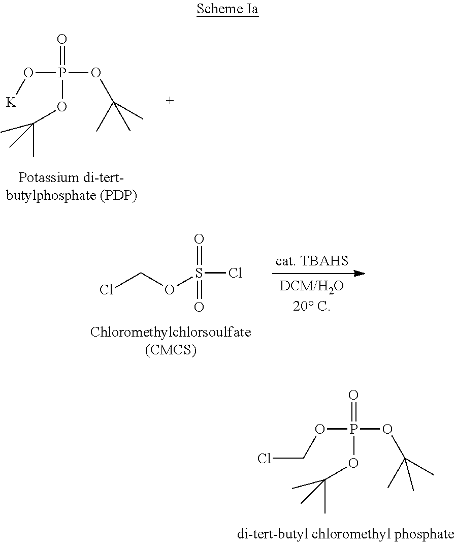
O=P(OC(C)(C)C)(O[K])OC(C)(C)C.O=S(Cl)(=O)OCCl.O=P(OC(C)(C)C)(OCCl)OC(C)(C)C
